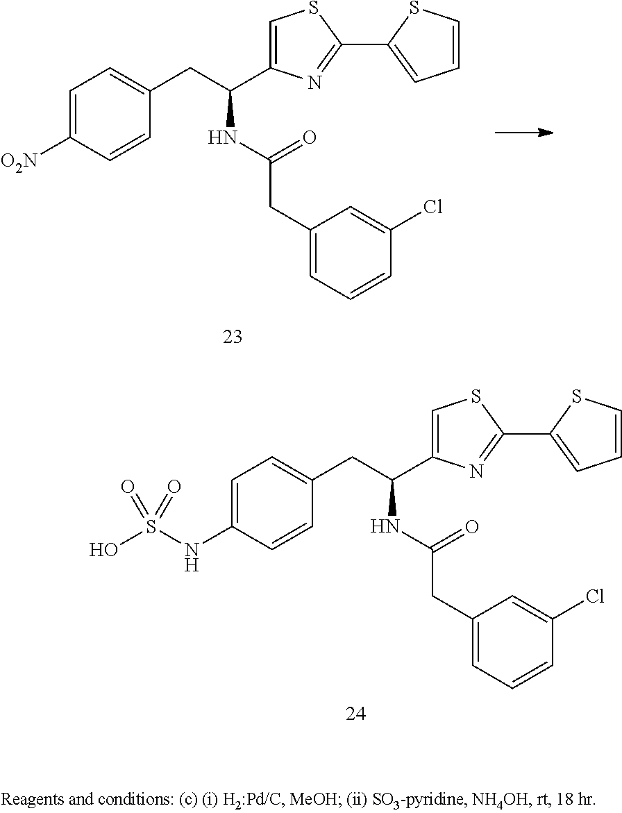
C1=C(C(CC2=CC=C([O2N])C=C2)NC(=O)CC2=CC=CC(Cl)=C2)N=C(C2=CC=CS2)S1.C1=C(C(CC2=CC=C(NS(O)(=O)=O)C=C2)NC(=O)CC2=CC=CC(Cl)=C2)N=C(C2=CC=CS2)S1
